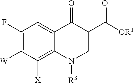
C1(F)=C([W])C([X])=C2C(=C1)C(=O)C(C([OR1])=O)=CN2[R3]
